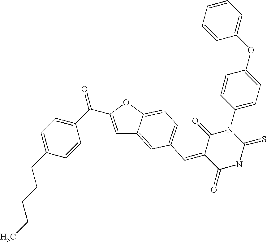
C1=C(C(C2=CC=C(CCCCC)C=C2)=O)OC2=CC=C(C=C3C(=O)NC(=S)N(C4=CC=C(OC5=CC=CC=C5)C=C4)C3=O)C=C12
